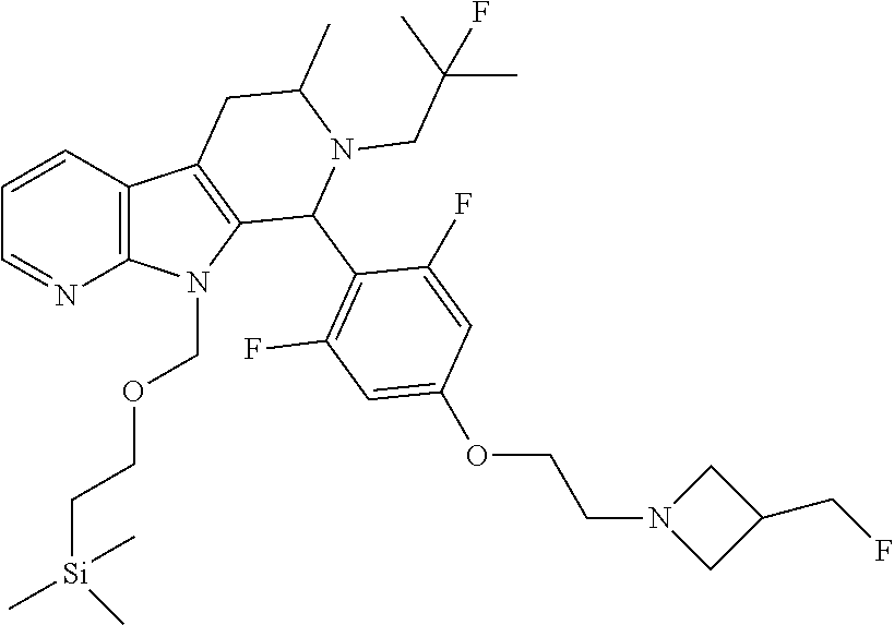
C1=CC2=C(N=C1)N(COCC[Si](C)(C)C)C1=C2CC(C)N(CC(C)(F)C)C1C1=C(F)C=C(OCCN2CC(CF)C2)C=C1F
